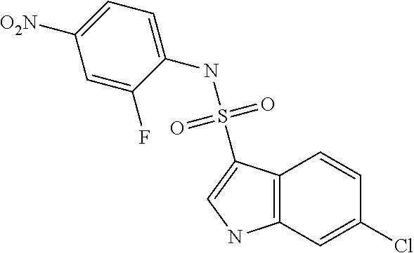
C12=C(C=C(Cl)C=C1)NC=C2S(NC1=CC=C([O2N])C=C1F)(=O)=O
